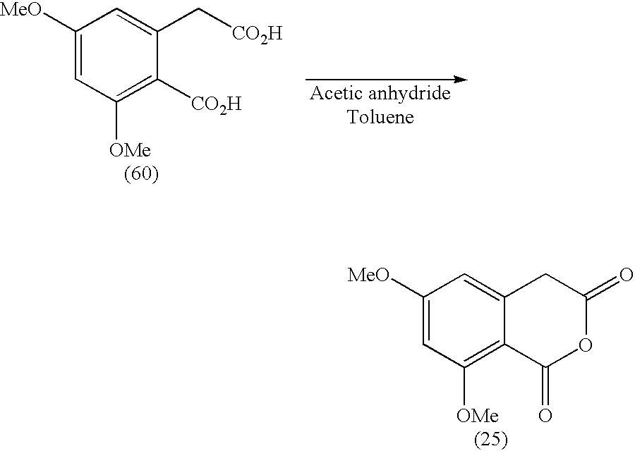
C1([MeO])=CC([OMe])=C([CO2H])C(C[CO2H])=C1.C1([MeO])=CC([OMe])=C2C(=C1)CC(=O)OC2=O
